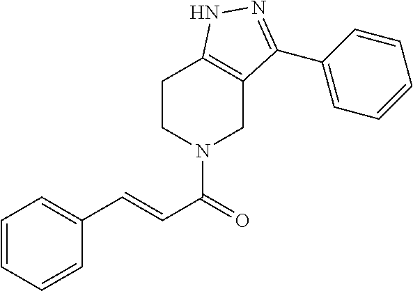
C(=CC(=O)N1CC2=C(CC1)NN=C2C1=CC=CC=C1)C1=CC=CC=C1
